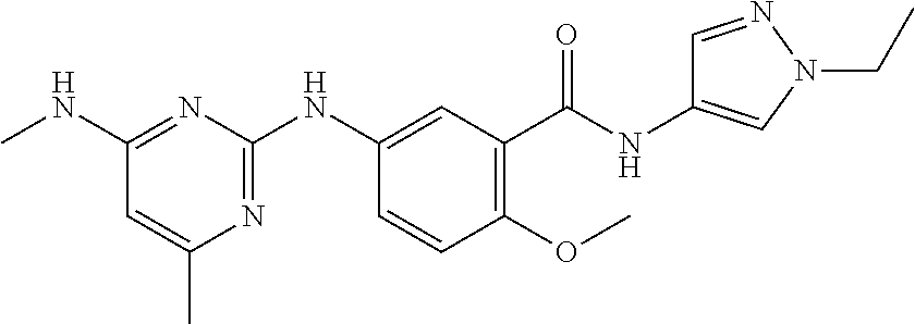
C1(C(NC2=CN(CC)N=C2)=O)=C(OC)C=CC(NC2=NC(C)=CC(NC)=N2)=C1
